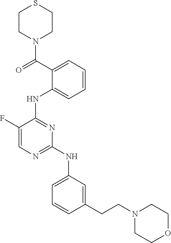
C(=O)(C1=CC=CC=C1NC1=NC(NC2=CC=CC(CCN3CCOCC3)=C2)=NC=C1F)N1CCSCC1
